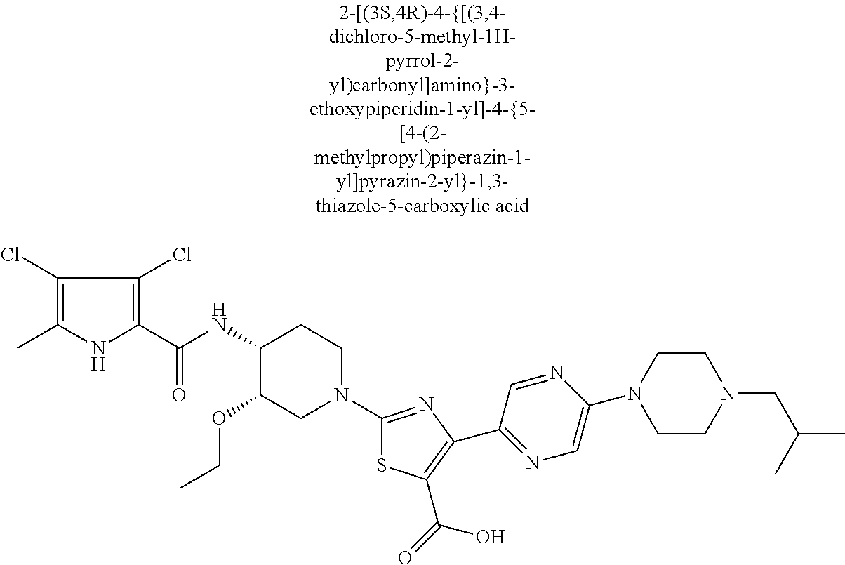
C1(Cl)=C(C)NC(C(NC2C(OCC)CN(C3=NC(C4=NC=C(N5CCN(CC(C)C)CC5)N=C4)=C(C(=O)O)S3)CC2)=O)=C1Cl
